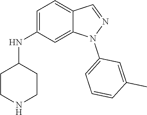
N(C1=CC=C2C(=C1)N(C1=CC=CC(C)=C1)N=C2)C1CCNCC1
